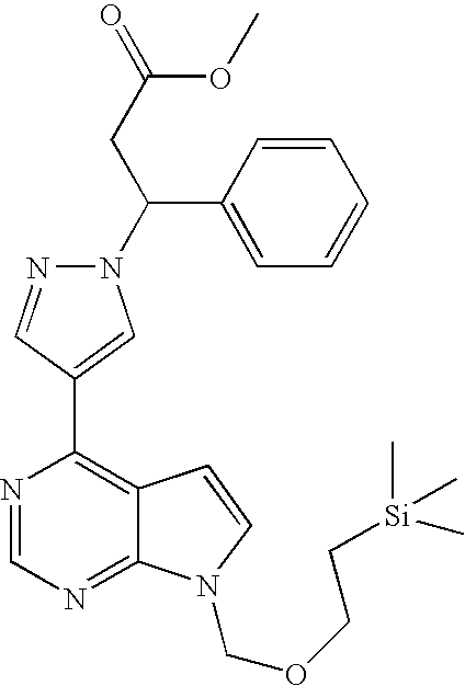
N1(C(C2=CC=CC=C2)CC(=O)OC)N=CC(C2=C3C(=NC=N2)N(COCC[Si](C)(C)C)C=C3)=C1
